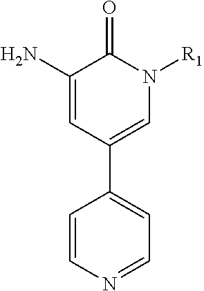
C1(N)=CC(C2=CC=NC=C2)=CN([R1])C1=O
